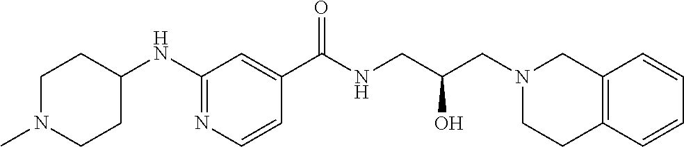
C1(NC2CCN(C)CC2)=NC=CC(C(NCC(CN2CCC3=C(C2)C=CC=C3)O)=O)=C1
